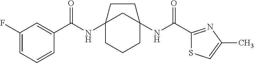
C12(NC(C3=CC(F)=CC=C3)=O)CCCC(NC(C3=NC(C)=CS3)=O)(C1)CC2
